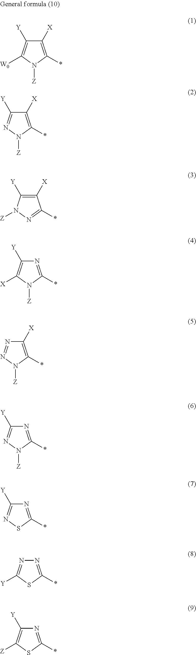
C1([X])=C(*)N([Z])C([W0])=C1[Y].C1([X])=C(*)N([Z])N=C1[Y].C1([X])=C([Y])N([Z])N=C1*.N1=C(*)N([Z])C([X])=C1[Y].C1([X])=C(*)N([Z])N=N1.N1=C(*)N([Z])N=C1[Y].N1=C(*)SN=C1[Y].N1=C(*)SC([Y])=N1.N1=C(*)SC([Z])=C1[Y]
